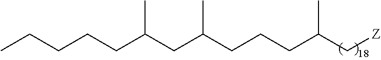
C(C(CC(CCCC(C[Z])C)C)C)CCCC
